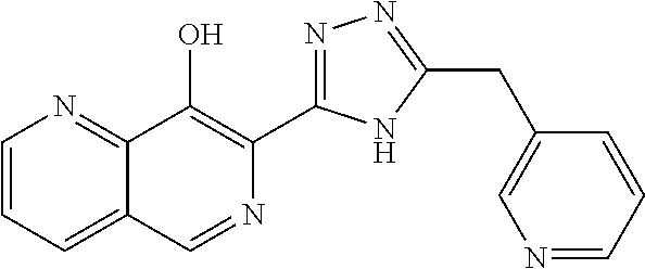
C1=CC=C2C(=N1)C(O)=C(C1=NN=C(CC3=CN=CC=C3)N1)N=C2
